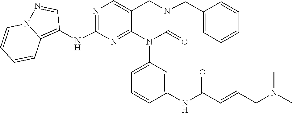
CN(CC=CC(NC1=CC(N2C(=O)N(CC3=CC=CC=C3)CC3=CN=C(NC4=C5C=CC=CN5N=C4)N=C23)=CC=C1)=O)C
